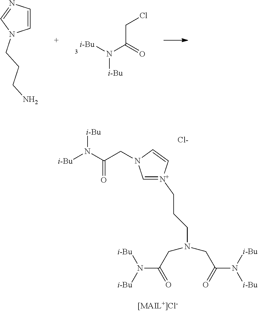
C1=[N+](CCCN(CC(N([i-Bu])[i-Bu])=O)CC(N([i-Bu])[i-Bu])=O)C=CN1CC(N([i-Bu])[i-Bu])=O.[Cl-].[i-Bu]N(C(CCl)=O)[i-Bu].C1=CN=CN1CCCN
